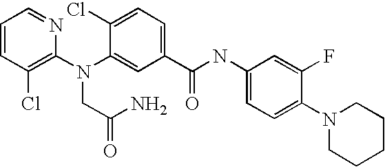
C1=CC(Cl)=C(N(C2=CC(C(NC3=CC=C(N4CCCCC4)C(F)=C3)=O)=CC=C2Cl)CC(N)=O)N=C1
